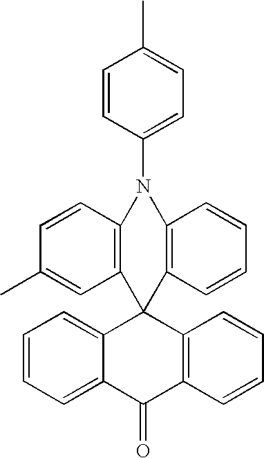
C1=CC(N2C3=C(C=C(C)C=C3)C3(C4=CC=CC=C4C(=O)C4=C3C=CC=C4)C3=C2C=CC=C3)=CC=C1C
